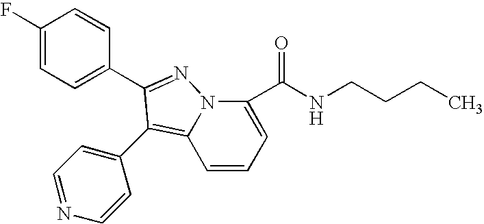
C1(F)=CC=C(C2=NN3C(C(NCCCC)=O)=CC=CC3=C2C2=CC=NC=C2)C=C1
